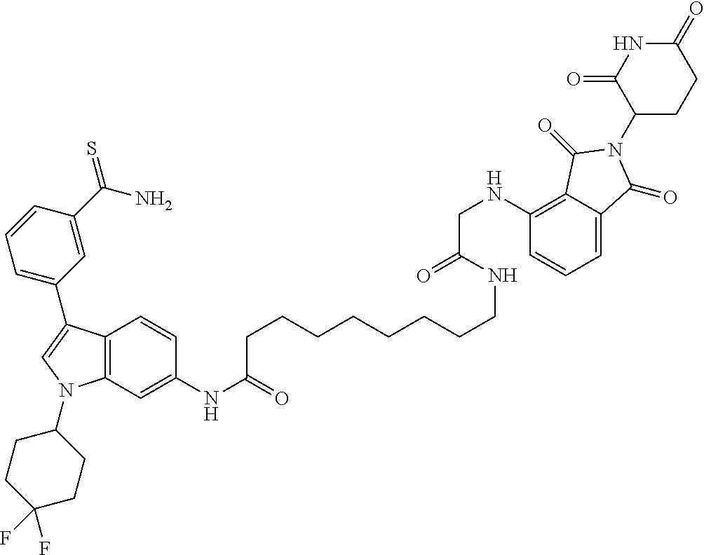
C12=C(C=C(NC(=O)CCCCCCCCNC(CNC3=C4C(=CC=C3)C(=O)N(C3CCC(=O)NC3=O)C4=O)=O)C=C1)N(C1CCC(F)(F)CC1)C=C2C1=CC=CC(C(N)=S)=C1
